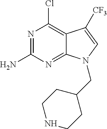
N1=C(N)N=C2C(=C1Cl)C([CF3])=CN2CC1CCNCC1
